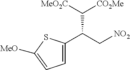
[MeO2C]C([CO2Me])C(C[NO2])C1=CC=C([MeO])S1
